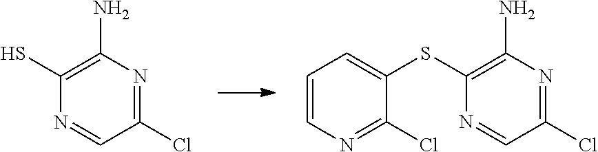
C1(S)=C(N)N=C(Cl)C=N1.C1(SC2=CC=CN=C2Cl)=C(N)N=C(Cl)C=N1
